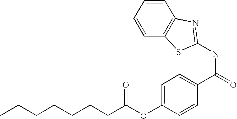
C1=CC=CC2=C1N=C(NC(=O)C1=CC=C(OC(CCCCCCC)=O)C=C1)S2
